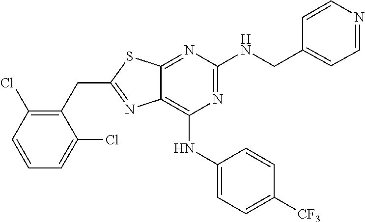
C1(CC2=NC3=C(NC4=CC=C([CF3])C=C4)N=C(NCC4=CC=NC=C4)N=C3S2)=C(Cl)C=CC=C1Cl
